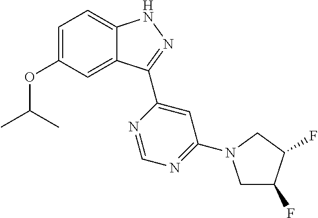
C12=CC(OC(C)C)=CC=C1NN=C2C1=CC(N2CC(F)C(F)C2)=NC=N1
